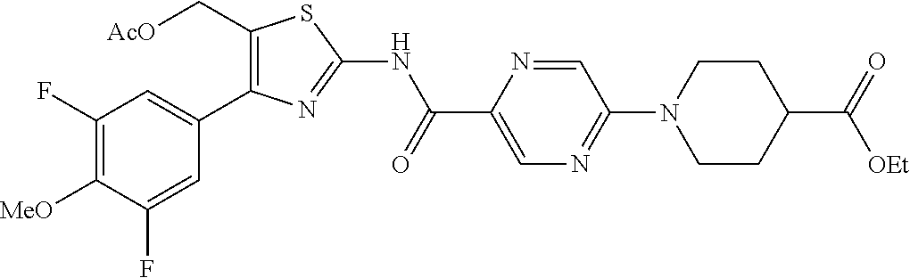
C1(F)=C([MeO])C(F)=CC(C2=C(C[AcO])SC(NC(C3=CN=C(N4CCC(C(=O)[OEt])CC4)C=N3)=O)=N2)=C1
